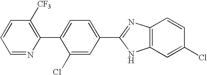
C1=NC(C2=CC=C(C3=NC4=C(C=C(Cl)C=C4)N3)C=C2Cl)=C([CF3])C=C1
